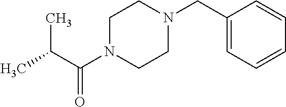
C1N(C(C(C)C)=O)CCN(CC2=CC=CC=C2)C1
